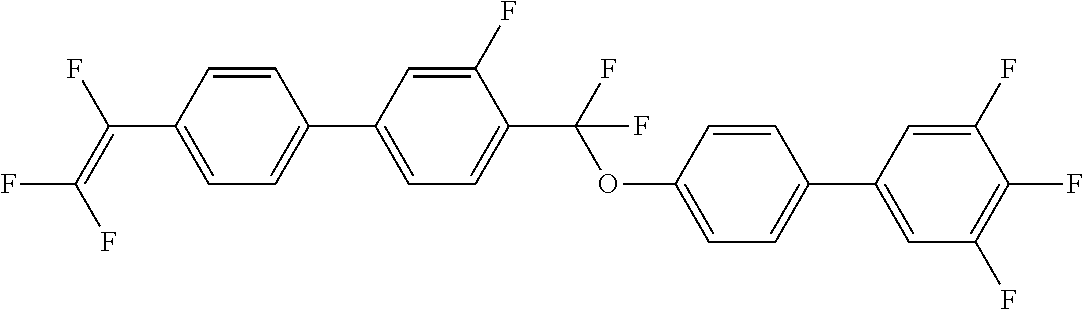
C1=CC(C(=C(F)F)F)=CC=C1C1=CC=C(C(OC2=CC=C(C3=CC(F)=C(F)C(F)=C3)C=C2)(F)F)C(F)=C1
